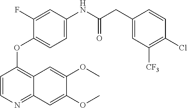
C1=CN=C2C(=C1OC1=CC=C(NC(CC3=CC([CF3])=C(Cl)C=C3)=O)C=C1F)C=C(OC)C(OC)=C2
